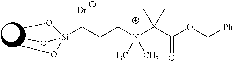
[Br-].[Si](CCCN(C(C(OC[Ph])=O)(C)C)(C)C)(OC)(OC)OC
